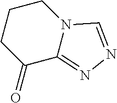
C1CC(=O)C2=NN=CN2C1
